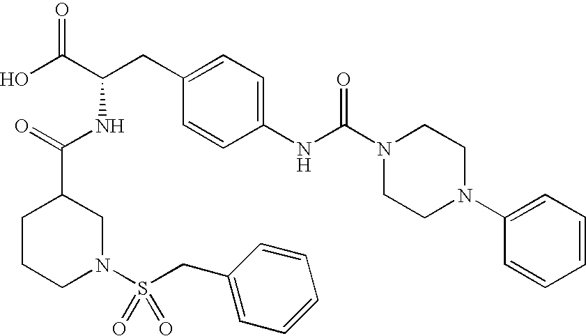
OC(C(CC1=CC=C(NC(N2CCN(C3=CC=CC=C3)CC2)=O)C=C1)NC(=O)C1CCCN(S(CC2=CC=CC=C2)(=O)=O)C1)=O
